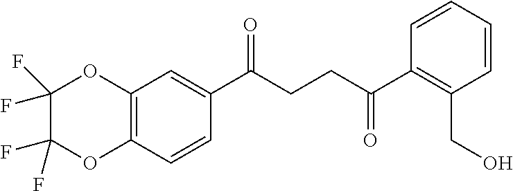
C1(C(CCC(C2=C(CO)C=CC=C2)=O)=O)=CC2=C(C=C1)OC(F)(F)C(F)(F)O2
